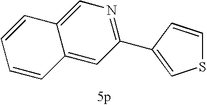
C1=CC2=CC(C3=CSC=C3)=NC=C2C=C1
